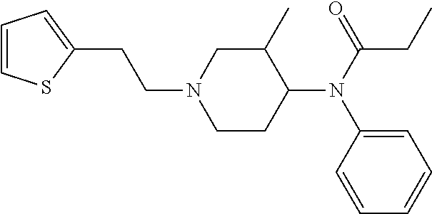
C1(CCN2CCC(N(C(CC)=O)C3=CC=CC=C3)C(C)C2)=CC=CS1
